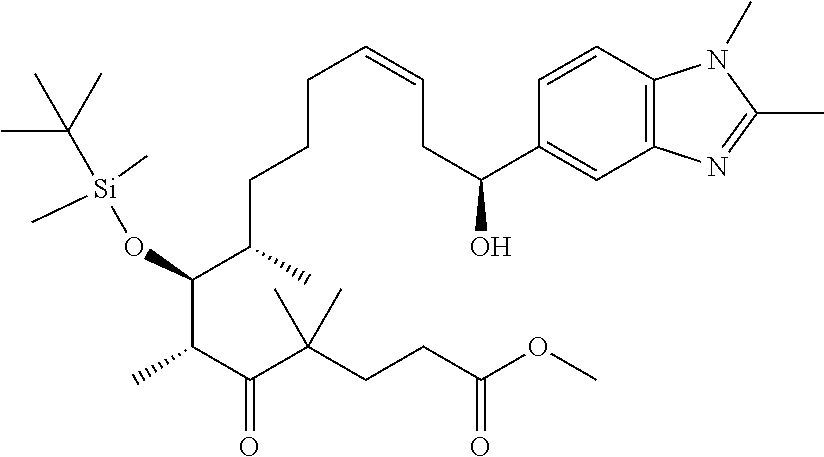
C(CCC(C(C(C(C(CCC(OC)=O)(C)C)=O)C)O[Si](C)(C)C(C)(C)C)C)C=CCC(C1=CC2=C(C=C1)N(C)C(C)=N2)O
